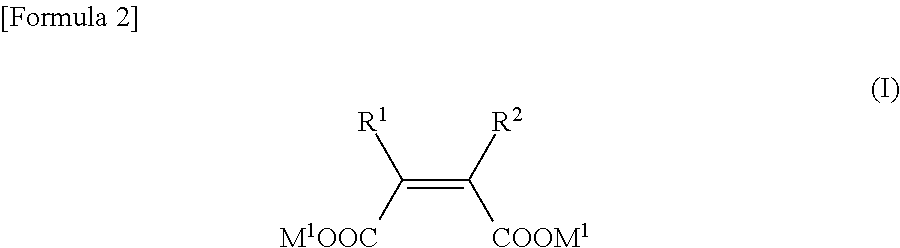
C(=C([R2])[COOM1])([M1OOC])[R1]
